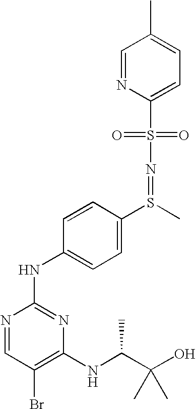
C1(S(=O)(=O)N=S(C2=CC=C(NC3=NC(NC(C(O)(C)C)C)=C(Br)C=N3)C=C2)C)=CC=C(C)C=N1
